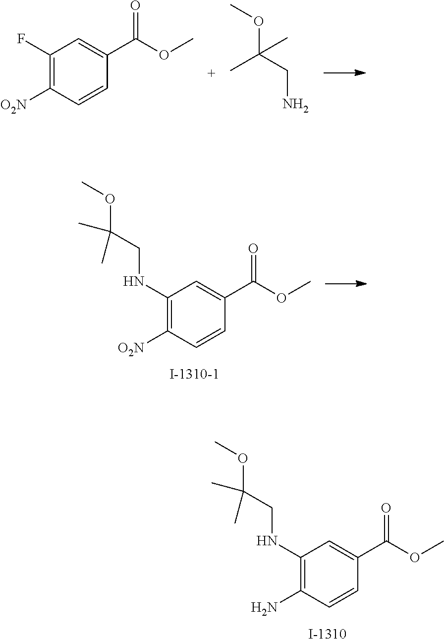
NCC(C)(OC)C.C1(F)=C([O2N])C=CC(C(OC)=O)=C1.C1(NCC(OC)(C)C)=C([O2N])C=CC(C(OC)=O)=C1.C1(NCC(OC)(C)C)=C(N)C=CC(C(OC)=O)=C1
